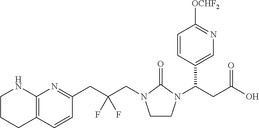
C1=CC2=C(N=C1CC(CN1CCN(C(CC(O)=O)C3=CN=C([OCHF2])C=C3)C1=O)(F)F)NCCC2
